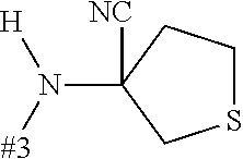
C1(N([#3])[H])([NC])CSCC1
